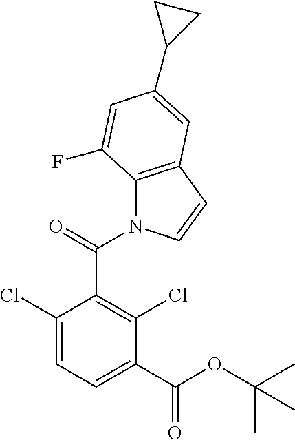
C1(Cl)=CC=C(C(OC(C)(C)C)=O)C(Cl)=C1C(N1C2=C(C=C1)C=C(C1CC1)C=C2F)=O
